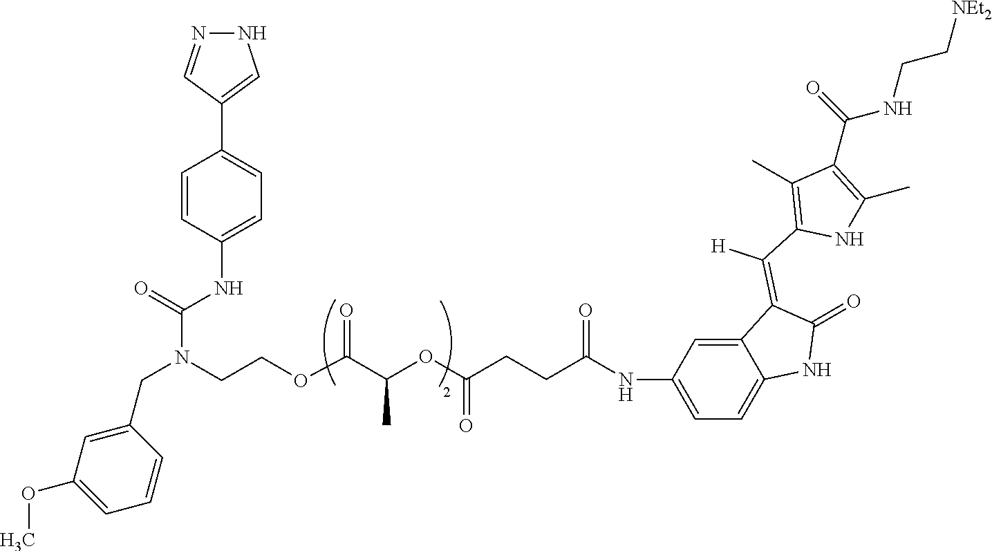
N1N=CC(C2=CC=C(NC(N(CCOC(C(OC(CCC(=O)NC3=CC=C4C(=C3)C(=C(C3=C(C)C(C(=O)NCC[NEt2])=C(C)N3)[H])C(=O)N4)=O)C)=O)CC3=CC(OC)=CC=C3)=O)C=C2)=C1
